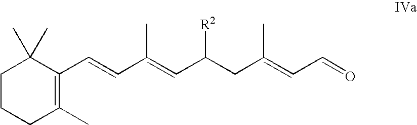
C1CCC(C)=C(C=CC(=CC(CC(=CC=O)C)[R2])C)C1(C)C
